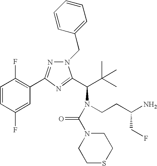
C1=CC(F)=CC(C2=NN(CC3=CC=CC=C3)C(C(C(C)(C)C)N(CCC(N)CF)C(N3CCSCC3)=O)=N2)=C1F
